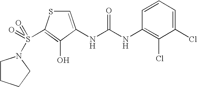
C1=C(NC(=O)NC2=C(Cl)C(Cl)=CC=C2)C(O)=C(S(=O)(=O)N2CCCC2)S1
